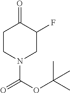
C1CN(C(OC(C)(C)C)=O)CC(F)C1=O
